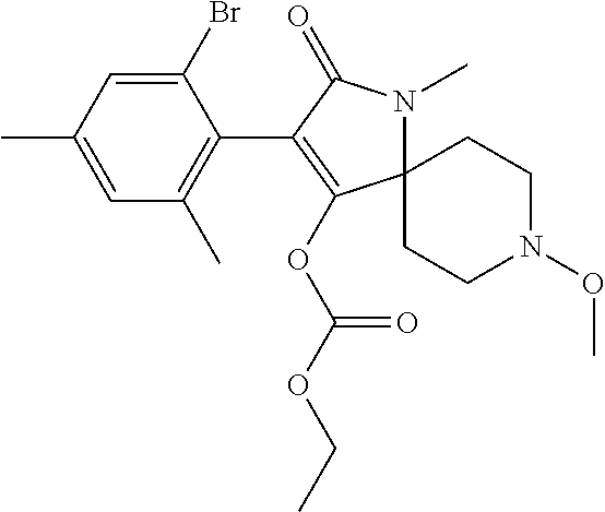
C1(Br)=CC(C)=CC(C)=C1C1=C(OC(OCC)=O)C2(N(C)C1=O)CCN(OC)CC2
